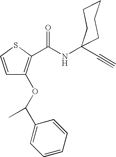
O(C(C1=CC=CC=C1)C)C1=C(C(NC2(C#C)CCCCC2)=O)SC=C1
